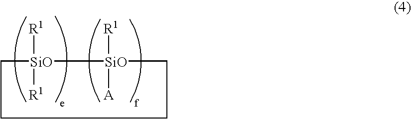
[SiO]1([R1])([R1])[SiO]([A])([R1])CCCC1
